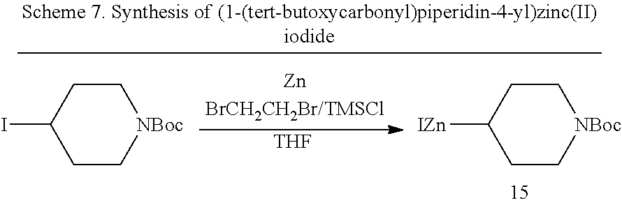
C1C[NBoc]CCC1[IZn].[THF].C1C[NBoc]CCC1I
